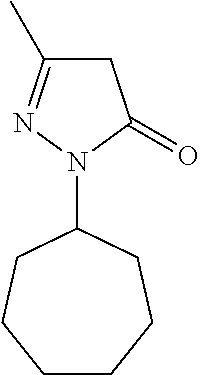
C1C(C)=NN(C2CCCCCC2)C1=O
